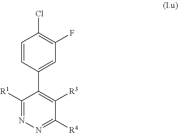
C1=CC(C2=C([R3])C([R4])=NN=C2[R1])=CC(F)=C1Cl
